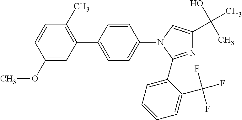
N1=C(C2=CC=CC=C2C(F)(F)F)N(C2=CC=C(C3=C(C)C=CC(OC)=C3)C=C2)C=C1C(O)(C)C
